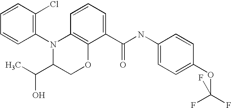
C1(N2C(C(O)C)COC3=C2C=CC=C3C(NC2=CC=C(OC(F)(F)F)C=C2)=O)=C(Cl)C=CC=C1
